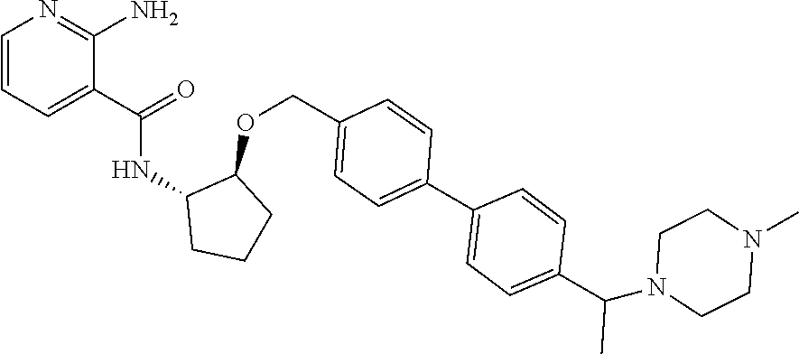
C1=CC=C(C(=O)NC2CCCC2OCC2=CC=C(C3=CC=C(C(N4CCN(C)CC4)C)C=C3)C=C2)C(N)=N1
